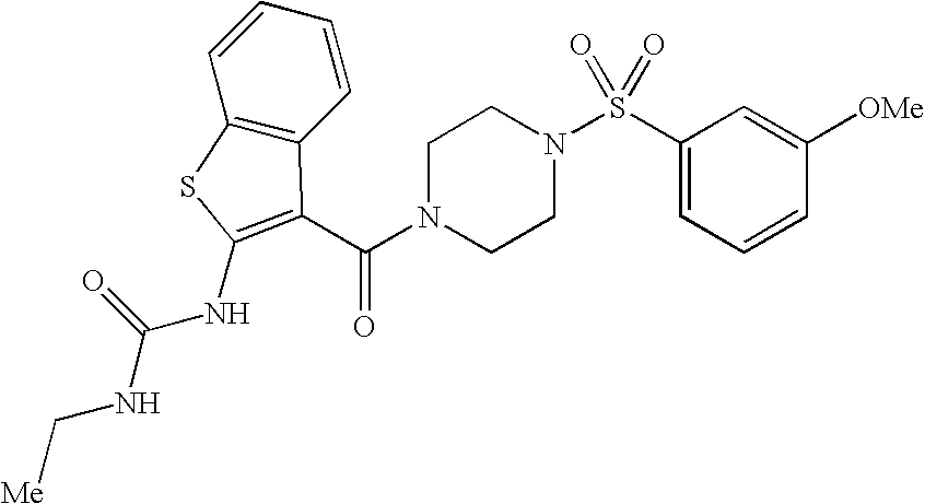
C1(S(N2CCN(C(=O)C3=C(NC(NC[Me])=O)SC4=C3C=CC=C4)CC2)(=O)=O)=CC=CC([OMe])=C1
